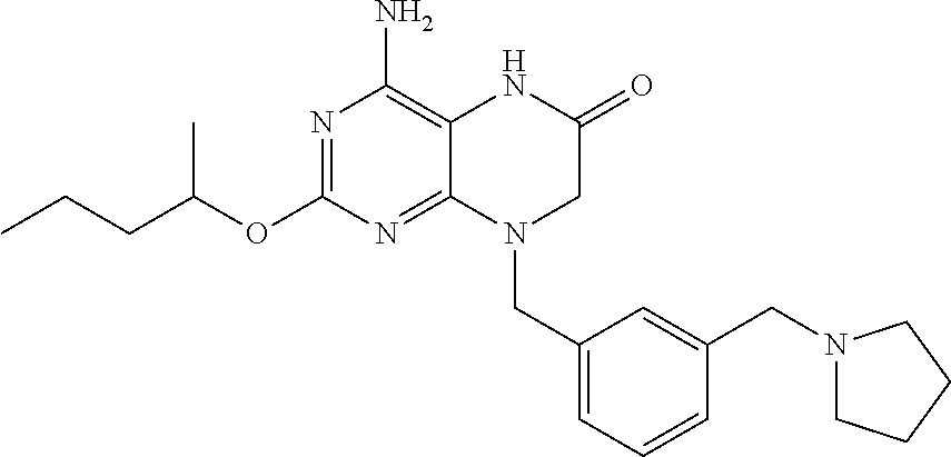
CCCC(OC1=NC(N)=C2C(=N1)N(CC1=CC=CC(CN3CCCC3)=C1)CC(=O)N2)C
